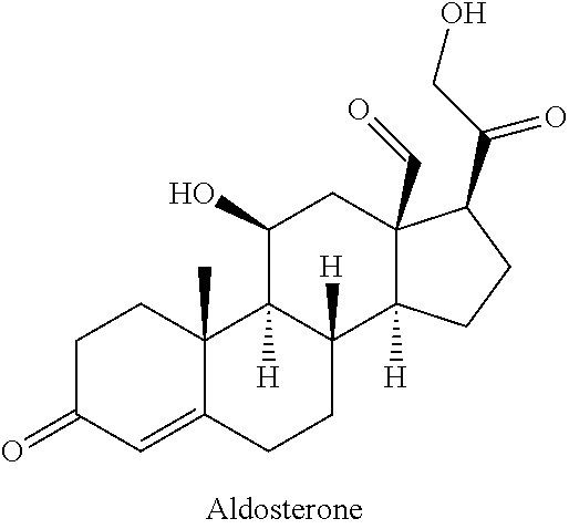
C1C(=O)C=C2C(C)(C1)C1([H])C([H])(CC2)C2([H])C(C=O)(CC1O)C(C(CO)=O)CC2
